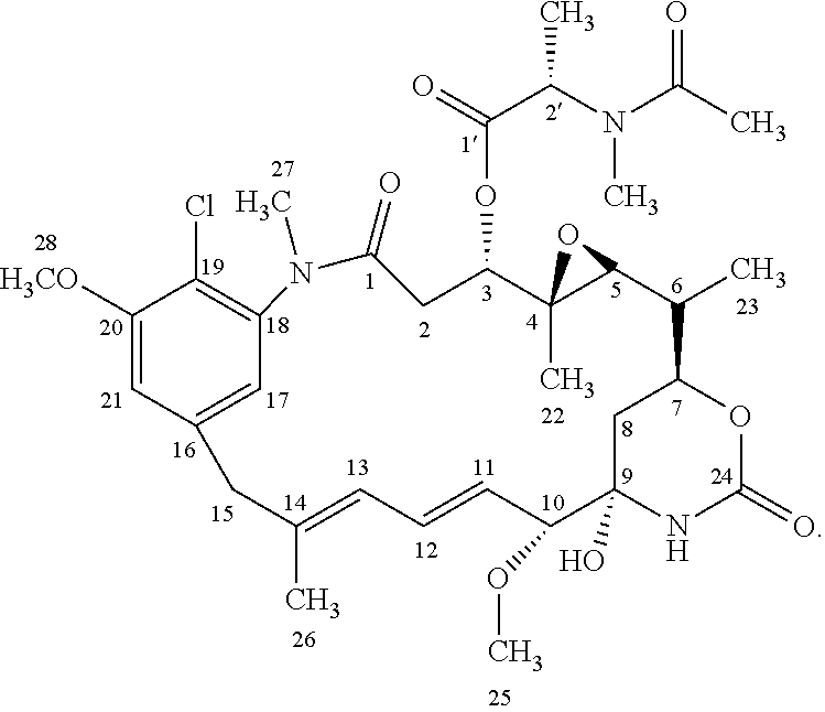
C1([H3CO])=CC2=CC(=C1Cl)N(C)C(=O)CC(OC(=O)C(C)N(C)C(=O)C)C1(C)C(C(C)C3CC(O)(C(OC)C=CC=C(C)C2)NC(=O)O3)O1
